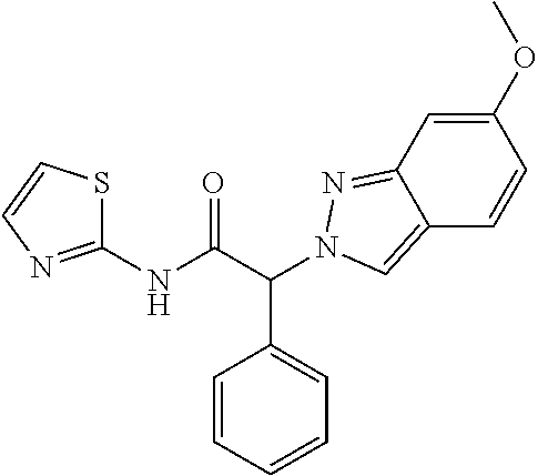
C(C(NC1=NC=CS1)=O)(C1=CC=CC=C1)N1N=C2C=C(OC)C=CC2=C1
